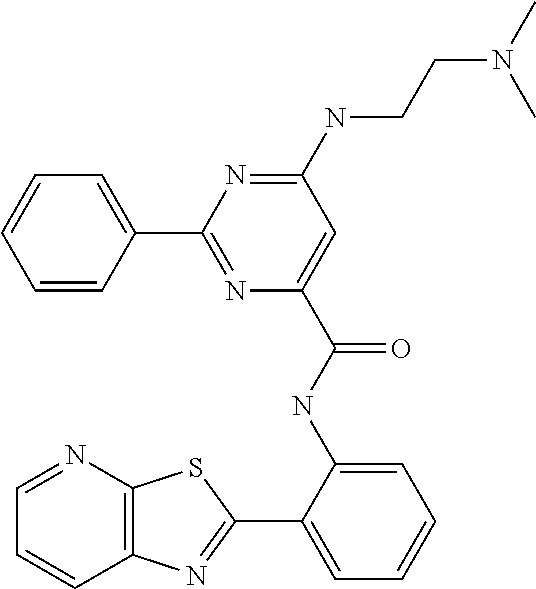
C1=NC2=C(C=C1)N=C(C1=CC=CC=C1NC(=O)C1=CC(NCCN(C)C)=NC(C3=CC=CC=C3)=N1)S2
